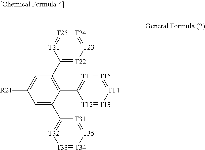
[T23]1=[T24][T25]=[T21]C(C2=C(C3=[T11][T15]=[T14][T13]=[T12]3)C(C3=[T32][T33]=[T34][T35]=[T31]3)=CC([R21])=C2)=[T22]1
